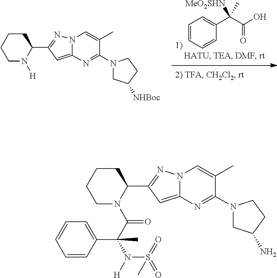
C1=CC=CC(C(C(=O)O)([MeO2SHN])C)=C1.C1CCCC(C2=NN3C(=C2)N=C(N2CC([NHBoc])CC2)C(C)=C3)N1[H].C1CCCC(C2=NN3C(=C2)N=C(N2CC(N)CC2)C(C)=C3)N1C(=O)C(N([H])S(=O)(=O)C)(C1=CC=CC=C1)C
